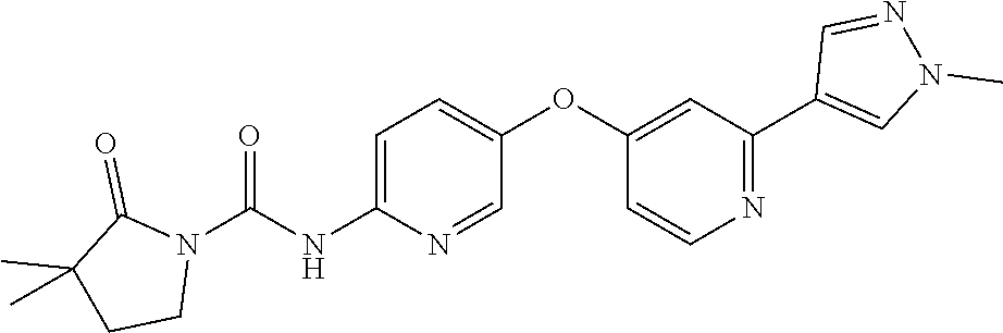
C1=C(NC(N2C(=O)C(C)(C)CC2)=O)N=CC(OC2=CC(C3=CN(C)N=C3)=NC=C2)=C1
